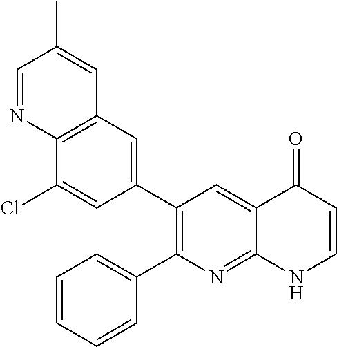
C12=C(C=C(C3=C(C4=CC=CC=C4)N=C4C(=C3)C(=O)C=CN4)C=C1Cl)C=C(C)C=N2
